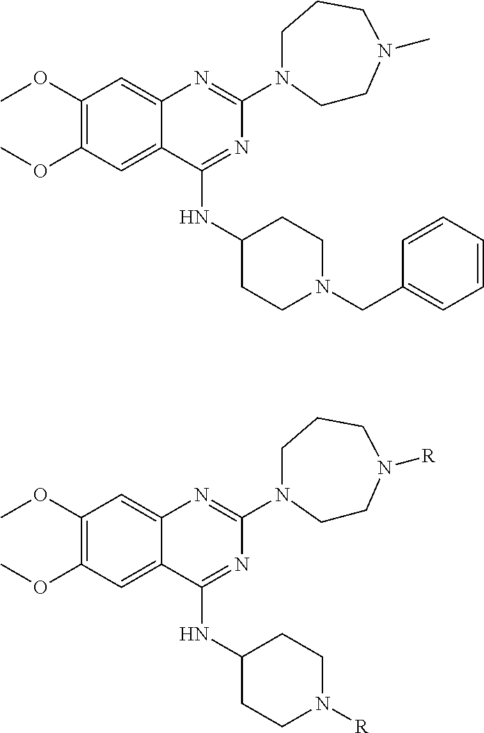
C1(OC)=C(OC)C=C2C(=C1)N=C(N1CCN(C)CCC1)N=C2NC1CCN(CC2=CC=CC=C2)CC1.C1(OC)=C(OC)C=C2C(=C1)N=C(N1CCN([R])CCC1)N=C2NC1CCN([R])CC1
